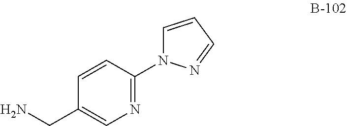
N1=C(N2C=CC=N2)C=CC(CN)=C1
